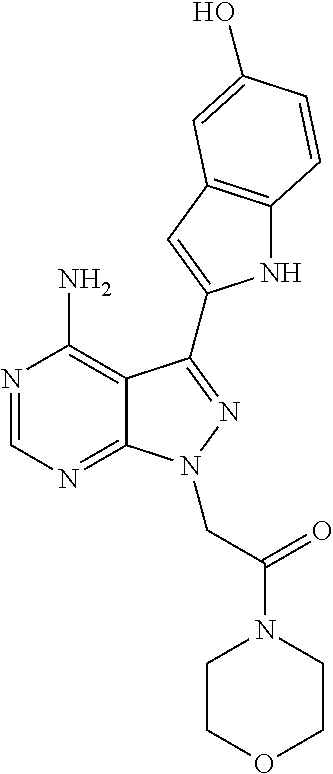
N1=CN=C2C(=C1N)C(C1=CC3=C(N1)C=CC(O)=C3)=NN2CC(N1CCOCC1)=O
